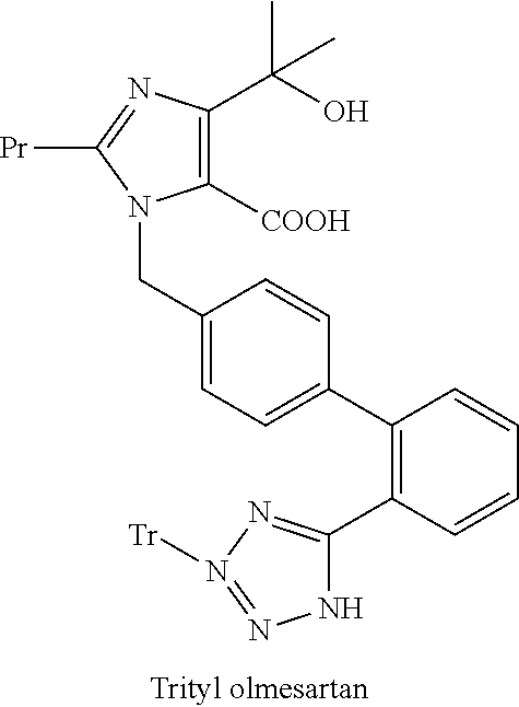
C1([COOH])=C(C(O)(C)C)N=C([Pr])N1CC1=CC=C(C2=C(C3=NN([Tr])=NN3)C=CC=C2)C=C1
